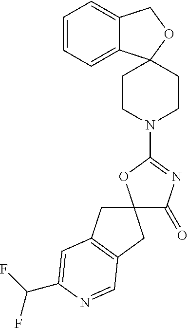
C1=CC=C2C(=C1)COC21CCN(C2=NC(=O)C3(O2)CC2=C(C3)C=NC(C(F)F)=C2)CC1
